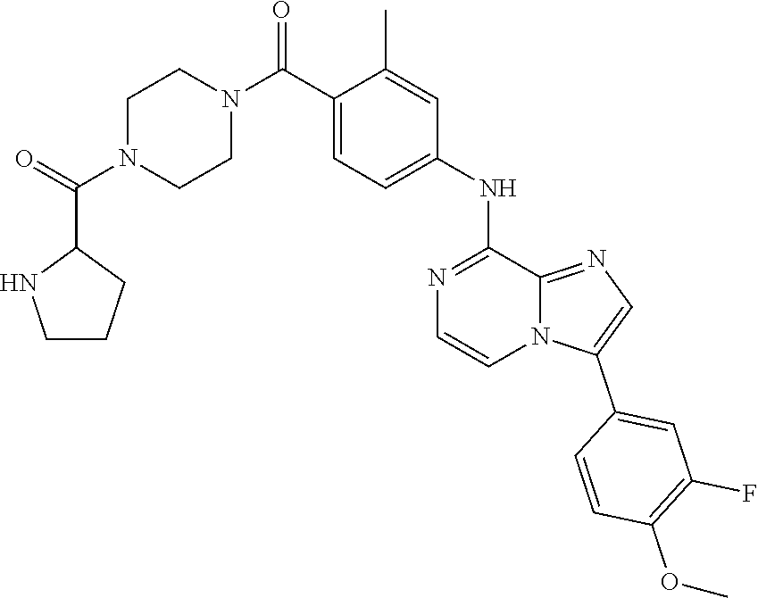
C1(C(N2CCN(C(=O)C3NCCC3)CC2)=O)=CC=C(NC2=NC=CN3C2=NC=C3C2=CC(F)=C(OC)C=C2)C=C1C
